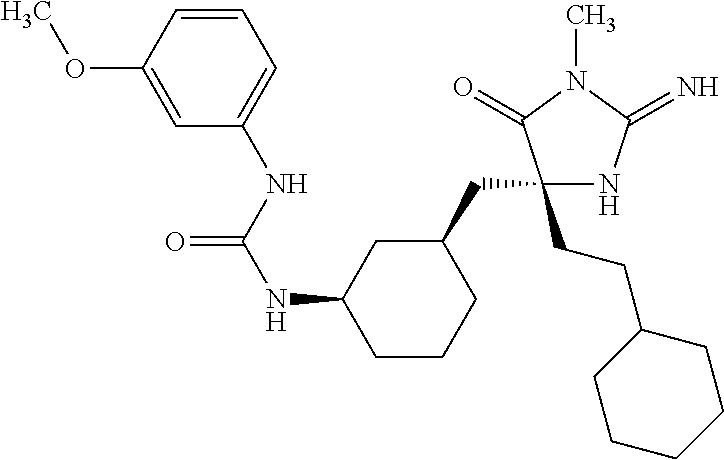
C1(CCC2CCCCC2)(CC2CC(NC(NC3=CC=CC(OC)=C3)=O)CCC2)NC(=N)N(C)C1=O
